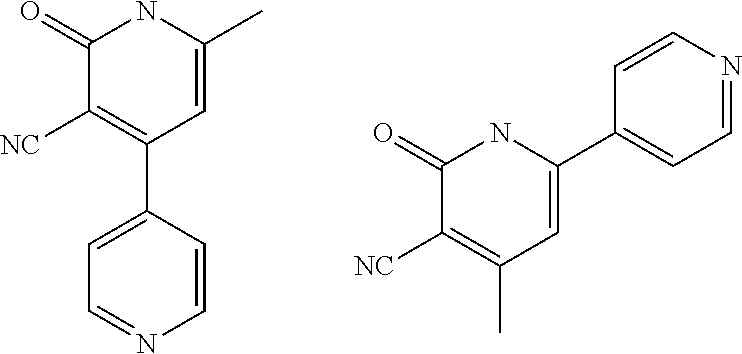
C1(=O)C([NC])=C(C2=CC=NC=C2)C=C(C)N1.C1(=O)C([NC])=C(C)C=C(C2=CC=NC=C2)N1
